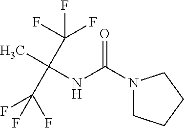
O=C(N1CCCC1)NC(C)(C(F)(F)F)C(F)(F)F
